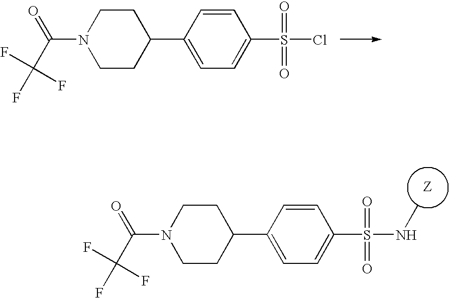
C1CN(C(C(F)(F)F)=O)CCC1C1=CC=C(S(Cl)(=O)=O)C=C1.C1CN(C(C(F)(F)F)=O)CCC1C1=CC=C(S(NC)(=O)=O)C=C1
